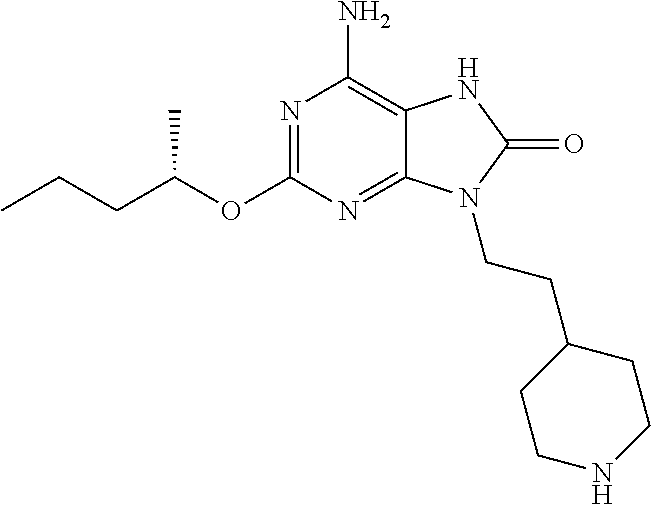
N1=C(OC(CCC)C)N=C2C(=C1N)NC(=O)N2CCC1CCNCC1
